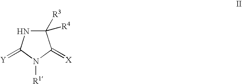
C1([R3])([R4])NC(=[Y])N([R1])C1=[X]
